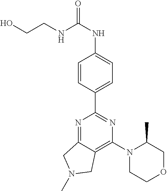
C1=CC(C2=NC(N3CCOCC3C)=C3C(=N2)CN(C)C3)=CC=C1NC(NCCO)=O
